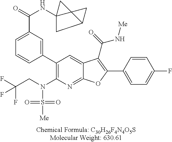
C1(C2=CC(C(=O)NC34CC5C3(C4)C5)=CC=C2)=C(N(CC(F)(F)F)S([Me])(=O)=O)N=C2C(=C1)C(C(=O)N[Me])=C(C1=CC=C(F)C=C1)O2
